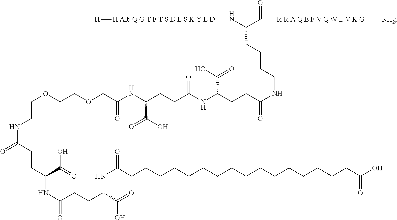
[H Aib Q G T F T S D L S K Y L D](NC(CCCCNC(CCC(NC(CCC(NC(COCCOCCNC(=O)CCC(NC(CCC(C(O)=O)NC(CCCCCCCCCCCCCCCCC(=O)O)=O)=O)C(O)=O)=O)C(=O)O)=O)C(=O)O)=O)C([R R A Q E F V Q W L V K G][NH2])=O)[H]
